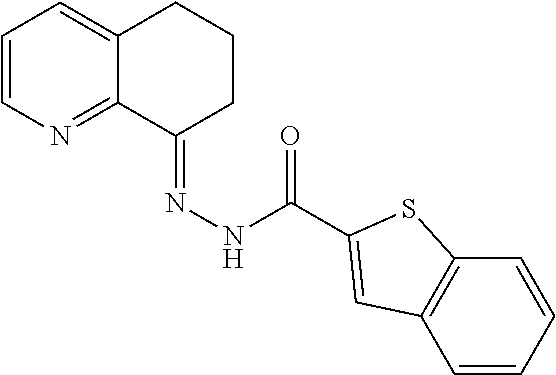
C1=CN=C2C(=C1)CCCC2=NNC(=O)C1=CC2=C(C=CC=C2)S1
